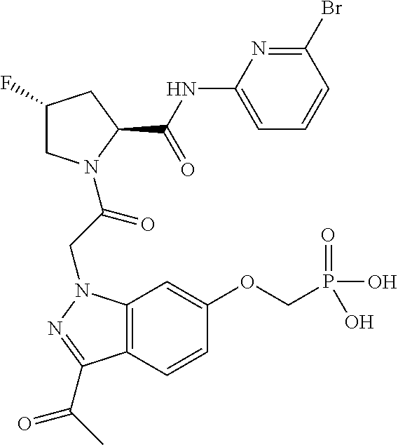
C1(F)CN(C(CN2C3=C(C=CC(OCP(O)(=O)O)=C3)C(C(C)=O)=N2)=O)C(C(NC2=CC=CC(Br)=N2)=O)C1
